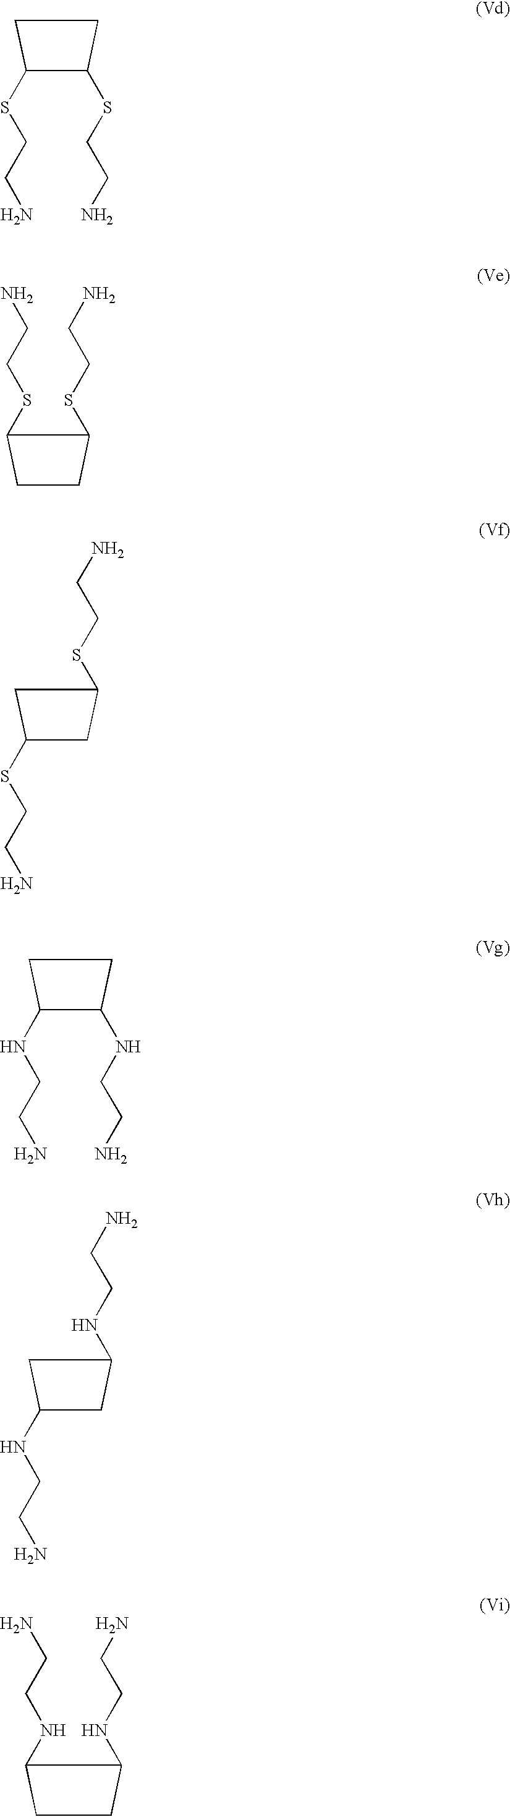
C1(SCCN)CCC1SCCN.C1C(SCCN)C(SCCN)C1.C1(SCCN)CC(SCCN)C1.C1(NCCN)CCC1NCCN.C1(NCCN)CC(NCCN)C1.C1C(NCCN)C(NCCN)C1
